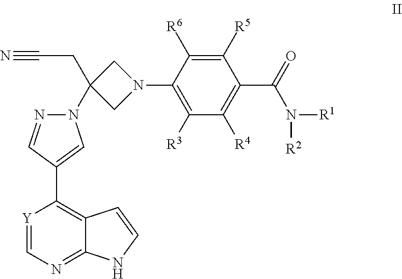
N1(C2(CC#N)CN(C3=C([R3])C([R4])=C(C(=O)N([R2])[R1])C([R5])=C3[R6])C2)N=CC(C2=C3C(=NC=[Y]2)NC=C3)=C1
